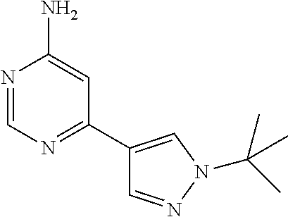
C1(C2=NC=NC(N)=C2)=CN(C(C)(C)C)N=C1
